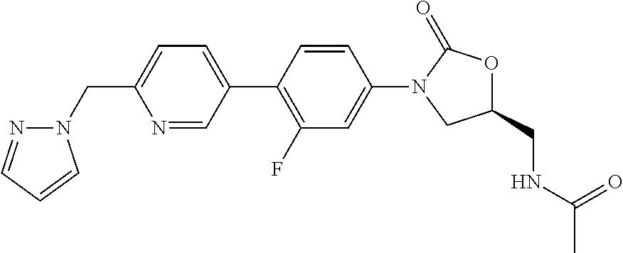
C1(CN2N=CC=C2)=CC=C(C2=C(F)C=C(N3CC(CNC(C)=O)OC3=O)C=C2)C=N1
